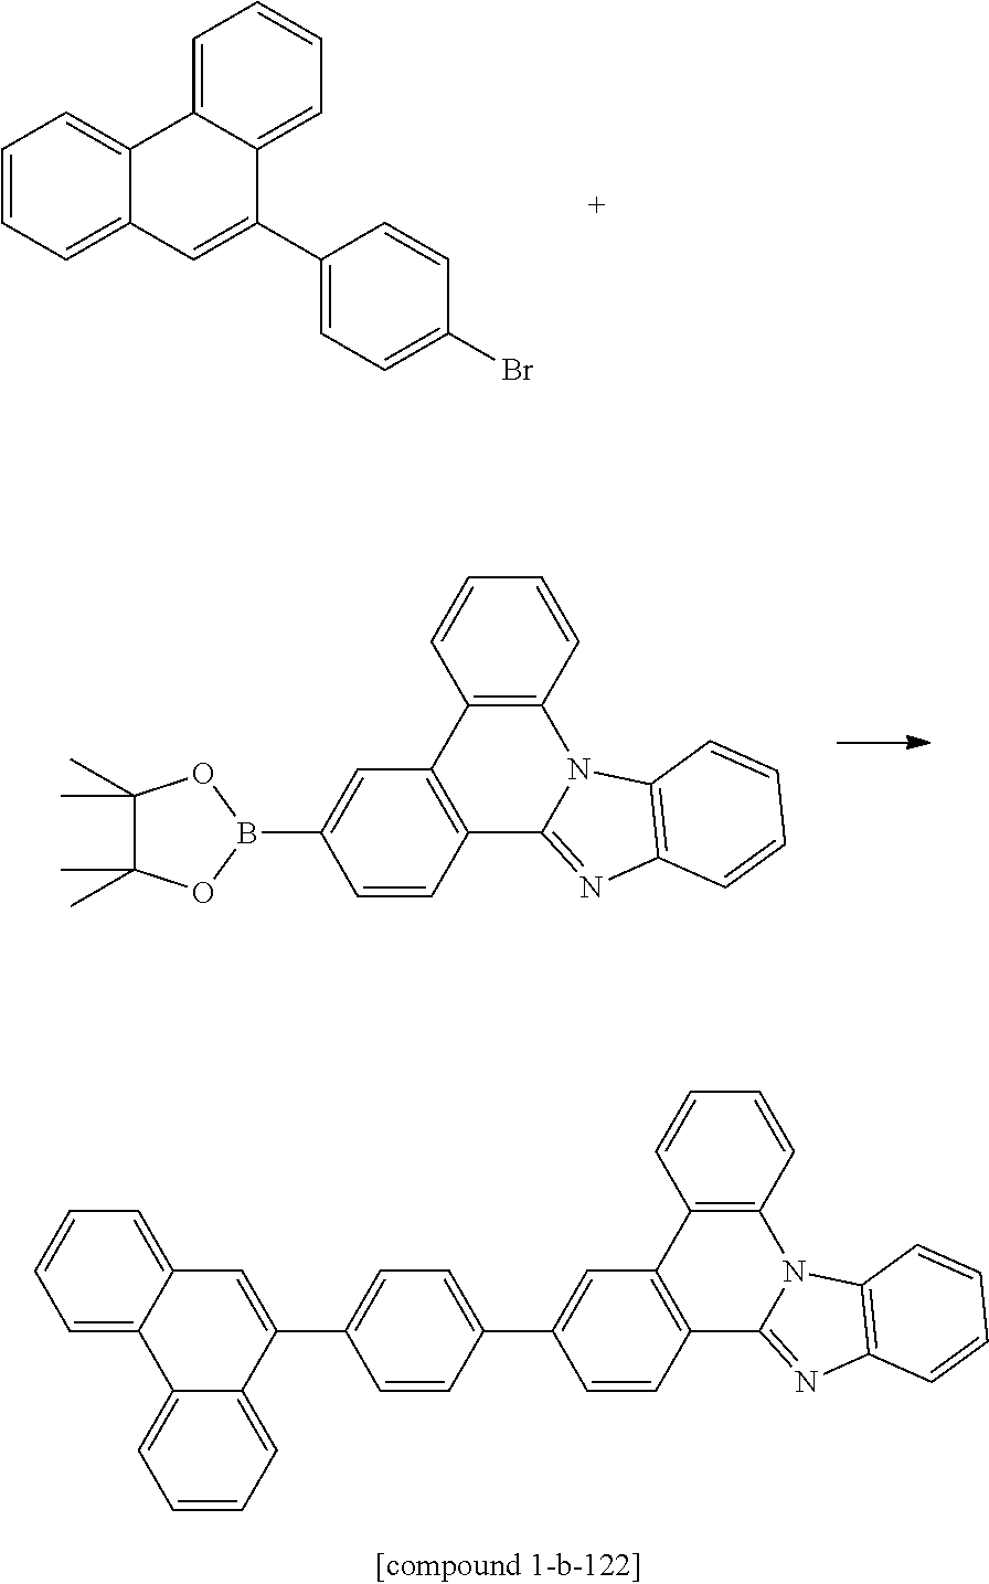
C12=C(C3=NC4=C(N3C3=C1C=CC=C3)C=CC=C4)C=CC(B1OC(C)(C)C(C)(C)O1)=C2.C1=CC=C2C(=C1)C1=CC=CC=C1C(C1=CC=C(Br)C=C1)=C2.C12=C(C3=NC4=C(N3C3=C1C=CC=C3)C=CC=C4)C=CC(C1=CC=C(C3=CC4=CC=CC=C4C4=CC=CC=C34)C=C1)=C2
